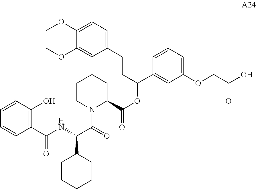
C1CN(C(=O)C(C2CCCCC2)NC(C2=C(O)C=CC=C2)=O)C(C(=O)OC(C2=CC(OCC(O)=O)=CC=C2)CCC2=CC=C(OC)C(OC)=C2)CC1
